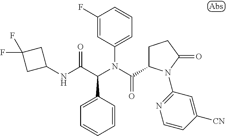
C1(F)=CC(N(C(=O)C2CCC(=O)N2C2=NC=CC([CN])=C2)C(C(NC2CC(F)(F)C2)=O)C2=CC=CC=C2)=CC=C1
